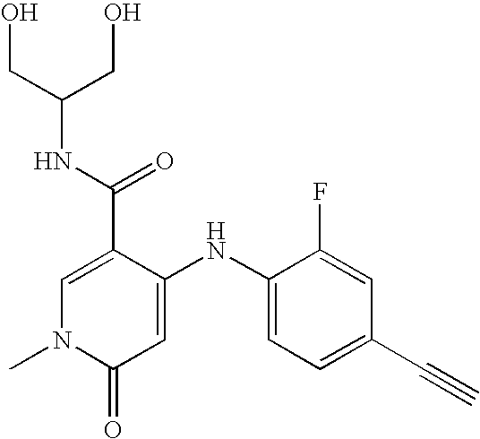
C1(C(=O)NC(CO)CO)=CN(C)C(=O)C=C1NC1=CC=C(C#C)C=C1F
